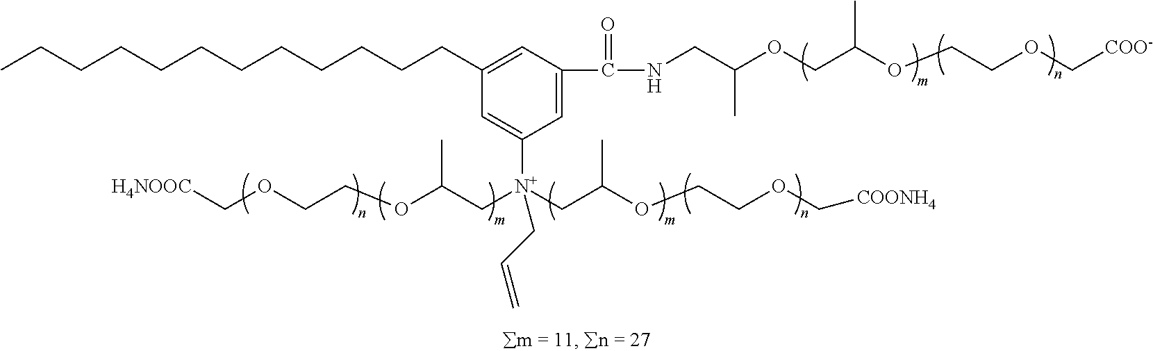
C1=C(C(NCC(OCC(OCCOC[COO-])C)C)=O)C=C(CCCCCCCCCCCC)C=C1[N+](CC(OCCOC[COONH4])C)(CC(OCCOC[H4NOOC])C)CC=C
